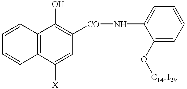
C1=CC2=C(C=C1)C(O)=C([CO]NC1=CC=CC=C1O[C14H29])C=C2[X]
